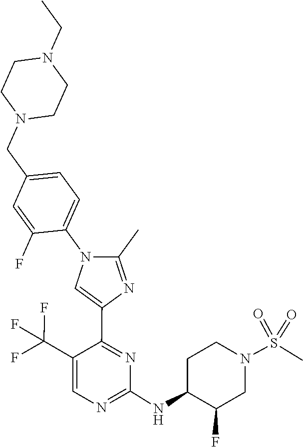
C1(NC2C(F)CN(S(=O)(=O)C)CC2)=NC=C(C(F)(F)F)C(C2=CN(C3=CC=C(CN4CCN(CC)CC4)C=C3F)C(C)=N2)=N1
